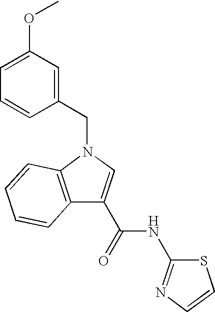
C12=C(N(CC3=CC(OC)=CC=C3)C=C1C(NC1=NC=CS1)=O)C=CC=C2
